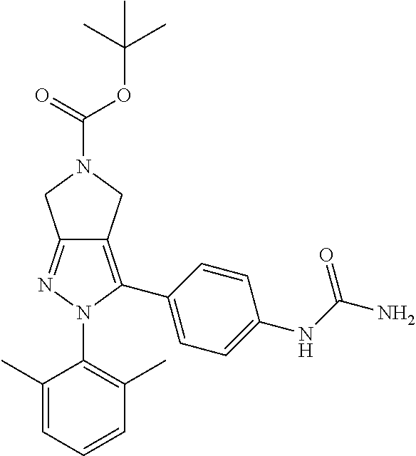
C1(C)=CC=CC(C)=C1N1C(C2=CC=C(NC(N)=O)C=C2)=C2C(=N1)CN(C(OC(C)(C)C)=O)C2
